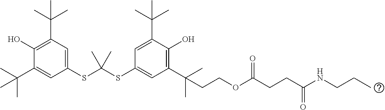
C1(C(C)(C)C)=CC(SC(SC2=CC(C(C)(C)CCOC(CCC(=O)NCCC)=O)=C(O)C(C(C)(C)C)=C2)(C)C)=CC(C(C)(C)C)=C1O
